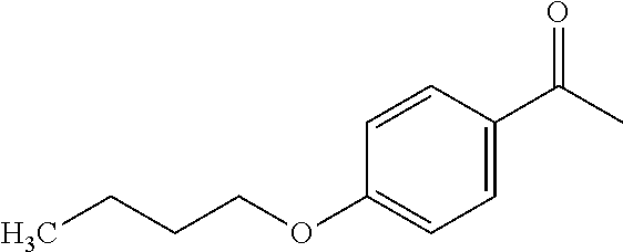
C1=C(C(C)=O)C=CC(OCCCC)=C1
